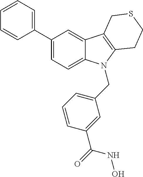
C1(C2=CC=CC=C2)=CC=C2C(=C1)C1=C(N2CC2=CC=CC(C(=O)NO)=C2)CCSC1
